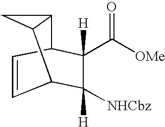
C1=CC2C([H])(C([OMe])=O)C([H])([NHCbz])C1C1C2C1
